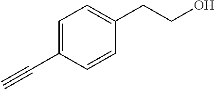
C1(C#C)=CC=C(CCO)C=C1
